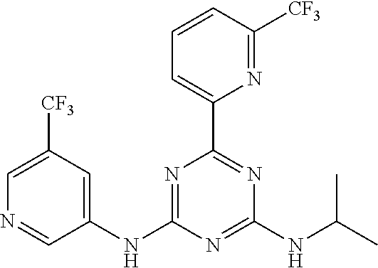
C1=C([CF3])C=C(NC2=NC(C3=CC=CC([CF3])=N3)=NC(NC(C)C)=N2)C=N1
